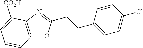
C12=C(N=C(CCC3=CC=C(Cl)C=C3)O1)C([CO2H])=CC=C2
